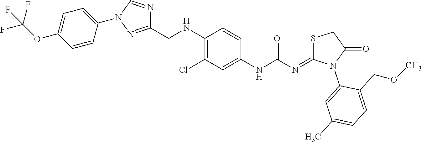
C1(NC(=O)N=C2SCC(=O)N2C2=CC(C)=CC=C2COC)=CC(Cl)=C(NCC2=NN(C3=CC=C(OC(F)(F)F)C=C3)C=N2)C=C1
